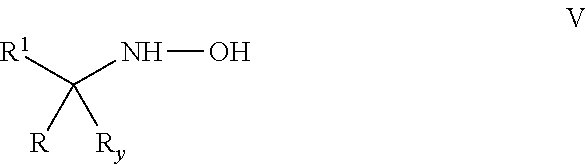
[R1]C(NO)([R])[Ry]
